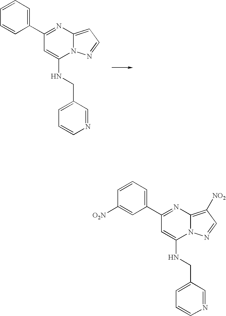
C1(C2=CC=CC([O2N])=C2)=NC2=C([NO2])C=NN2C(NCC2=CC=CN=C2)=C1.C1(C2=CC=CC=C2)=NC2=CC=NN2C(NCC2=CC=CN=C2)=C1
